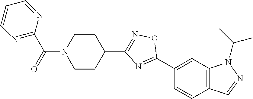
C12=C(C=C(C3=NC(C4CCN(C(=O)C5=NC=CC=N5)CC4)=NO3)C=C1)N(C(C)C)N=C2
